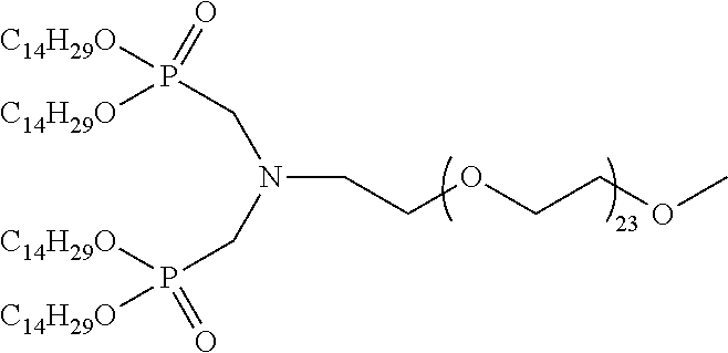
C(N(CP([C14H29O])(=O)[C14H29O])CP([C14H29O])(=O)[C14H29O])COCCOC
